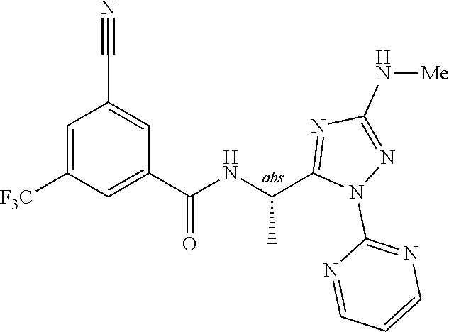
C1=C([F3C])C=C(C(=O)NC(C)C2=NC(N[Me])=NN2C2=NC=CC=N2)C=C1C#N
